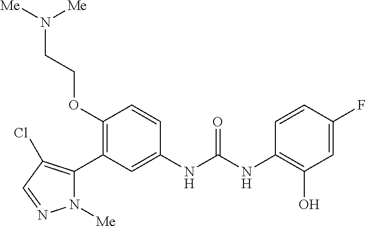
C1(OCCN([Me])[Me])=C(C2=C(Cl)C=NN2[Me])C=C(NC(NC2=C(O)C=C(F)C=C2)=O)C=C1
